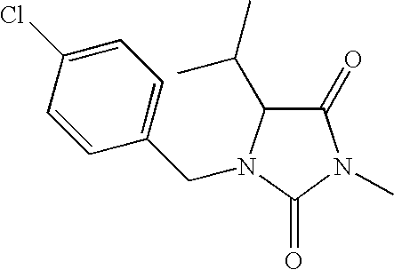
C1=CC(Cl)=CC=C1CN1C(C(C)C)C(=O)N(C)C1=O
